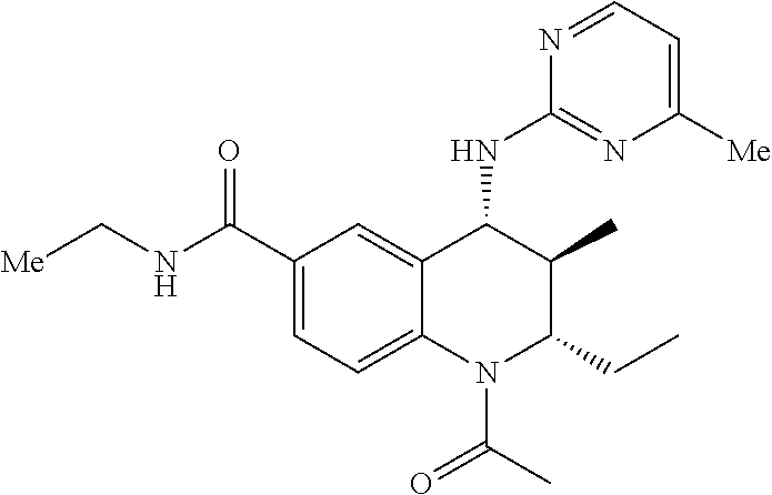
C1(C(NC[Me])=O)=CC=C2C(=C1)C(NC1=NC([Me])=CC=N1)C(C)C(CC)N2C(C)=O
